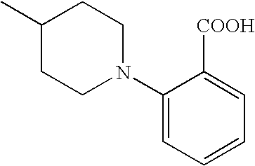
C1(C)CCN(C2=CC=CC=C2[COOH])CC1
